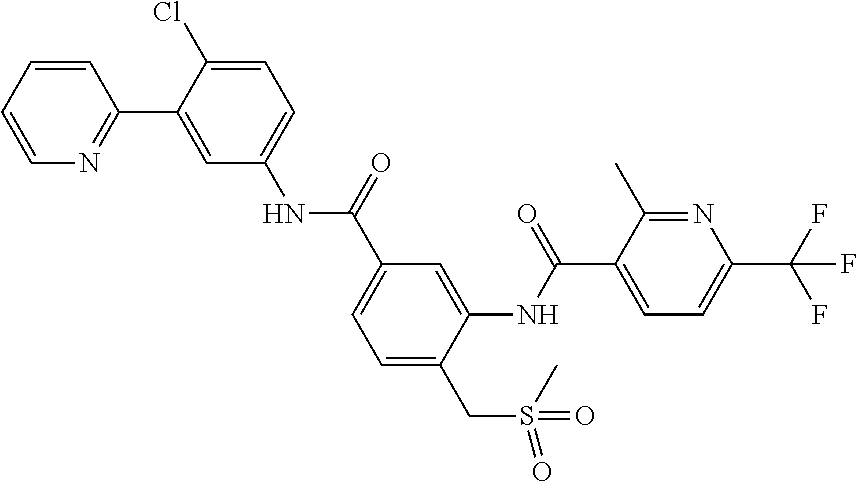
O=S(C)(=O)CC1=CC=C(C(NC2=CC=C(Cl)C(C3=NC=CC=C3)=C2)=O)C=C1NC(C1=CC=C(C(F)(F)F)N=C1C)=O
